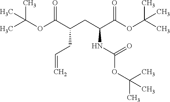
C(C(CC(C(OC(C)(C)C)=O)NC(OC(C)(C)C)=O)C(OC(C)(C)C)=O)C=C
